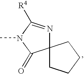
CN1C(=O)C2(N=C1[R4])CCCC2
